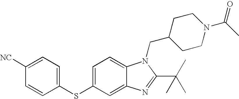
C12=CC(SC3=CC=C([NC])C=C3)=CC=C1N(CC1CCN(C(C)=O)CC1)C(C(C)(C)C)=N2
